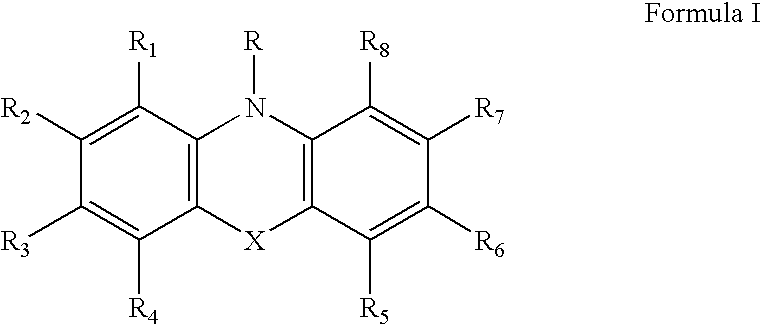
C12=C(C([R1])=C([R2])C([R3])=C1[R4])N([R])C1=C([X]2)C([R5])=C([R6])C([R7])=C1[R8]
